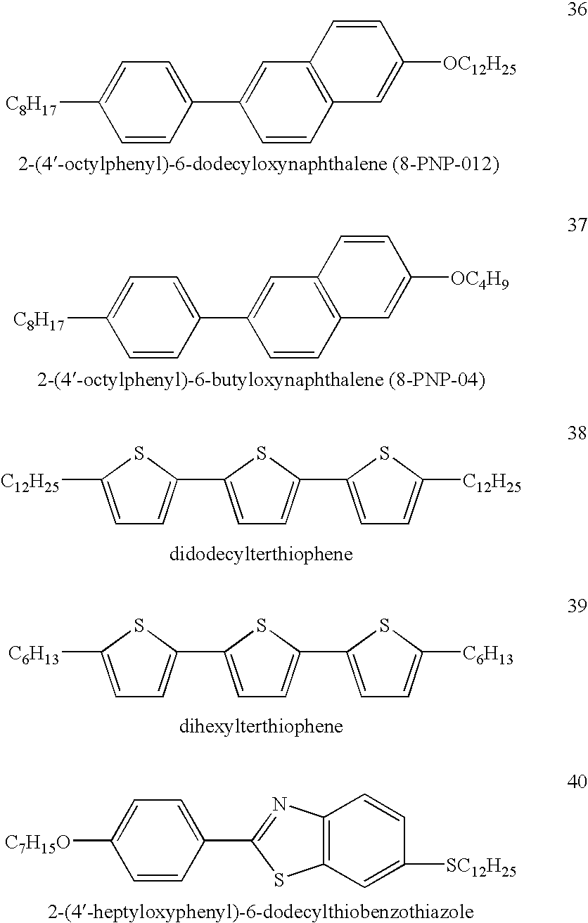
[C8H17]C1=CC=C(C2=CC3=C(C=C2)C=C([OC12H25])C=C3)C=C1.[C8H17]C1=CC=C(C2=CC3=C(C=C2)C=C([OC4H9])C=C3)C=C1.[C12H25]C1=CC=C(C2=CC=C(C3=CC=C([C12H25])S3)S2)S1.[C6H13]C1=CC=C(C2=CC=C(C3=CC=C([C6H13])S3)S2)S1.C1=CC(C2=NC3=C(S2)C=C([SC12H25])C=C3)=CC=C1[C7H15O]
